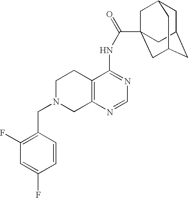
C1N(CC2=C(F)C=C(F)C=C2)CC2=C(C1)C(NC(=O)C13CC4CC(CC(C1)C4)C3)=NC=N2
